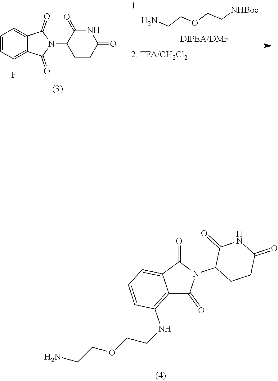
NCCOCC[NHBoc].C1=CC(F)=C2C(=C1)C(=O)N(C1CCC(=O)NC1=O)C2=O.C12=C(NCCOCCN)C=CC=C1C(=O)N(C1CCC(=O)NC1=O)C2=O
